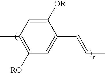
C1([RO])=C(C)C=C([OR])C(C=CC)=C1
